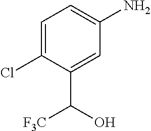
C1=C(Cl)C(C(O)[F3C])=CC(N)=C1
